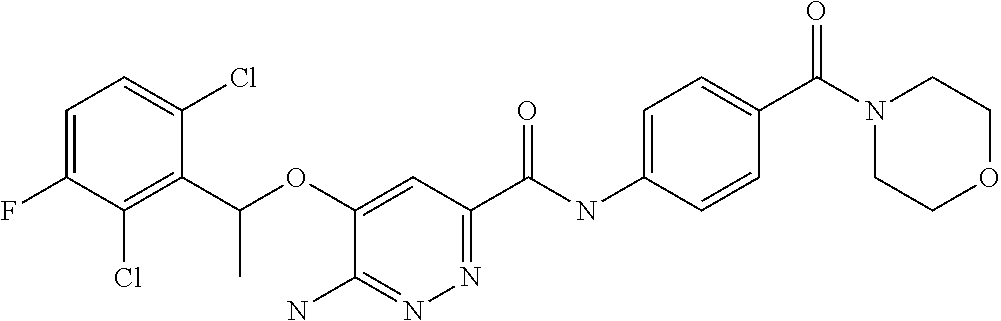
C1=C(F)C(Cl)=C(C(OC2=CC(C(NC3=CC=C(C(N4CCOCC4)=O)C=C3)=O)=NN=C2N)C)C(Cl)=C1
